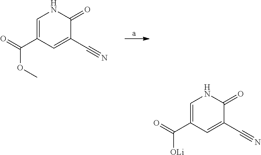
C1=C(C(OC)=O)C=C(C#N)C(=O)N1.C1=C(C([OLi])=O)C=C(C#N)C(=O)N1
